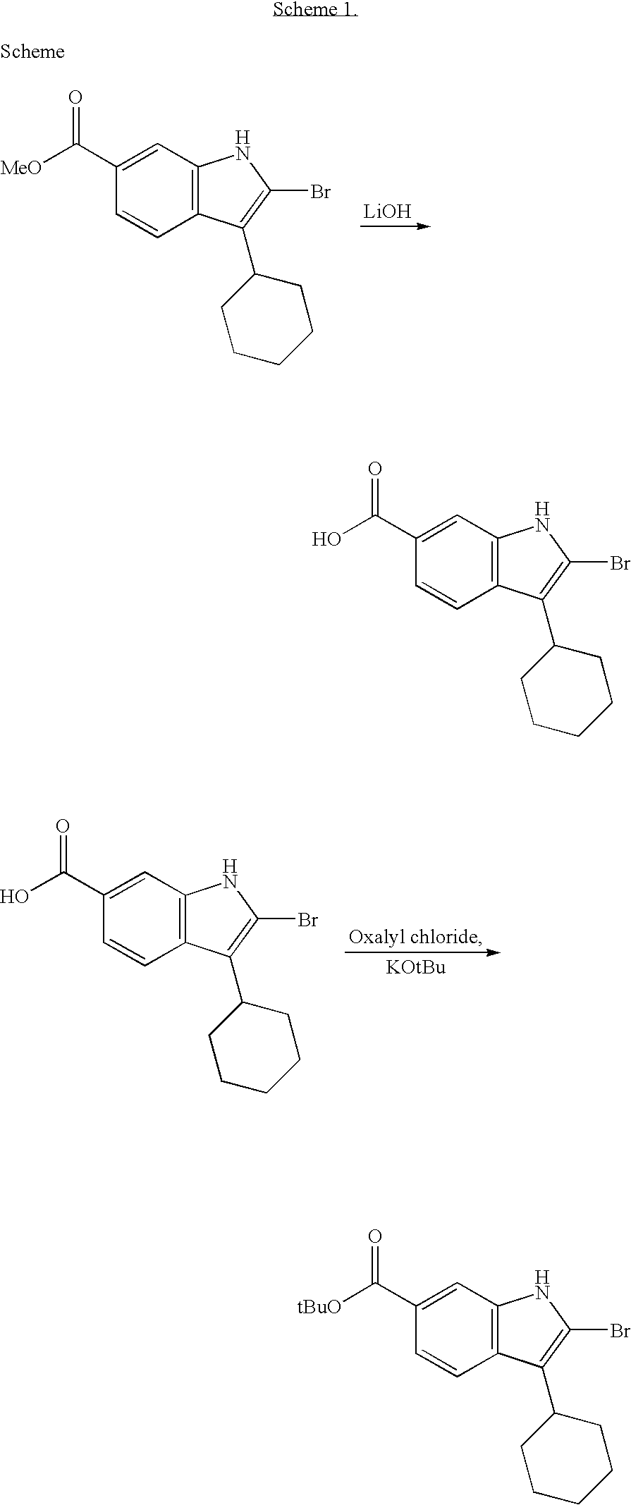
C1(C(O)=O)=CC2=C(C=C1)C(C1CCCCC1)=C(Br)N2.[LiOH].C1(C([MeO])=O)=CC2=C(C=C1)C(C1CCCCC1)=C(Br)N2.C1(C(O)=O)=CC2=C(C=C1)C(C1CCCCC1)=C(Br)N2.C1(C([tBuO])=O)=CC2=C(C=C1)C(C1CCCCC1)=C(Br)N2
